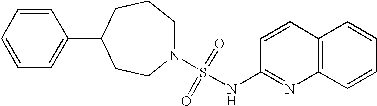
C1(C2CCN(S(=O)(=O)NC3=NC4=C(C=C3)C=CC=C4)CCC2)=CC=CC=C1
